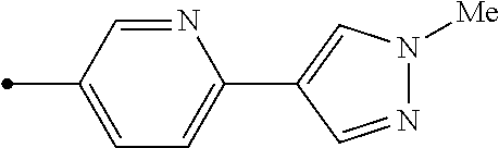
N1=CC(C)=CC=C1C1=CN([Me])N=C1
